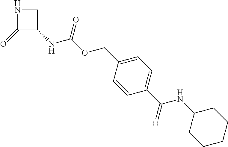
C1(=O)C(NC(OCC2=CC=C(C(=O)NC3CCCCC3)C=C2)=O)CN1
